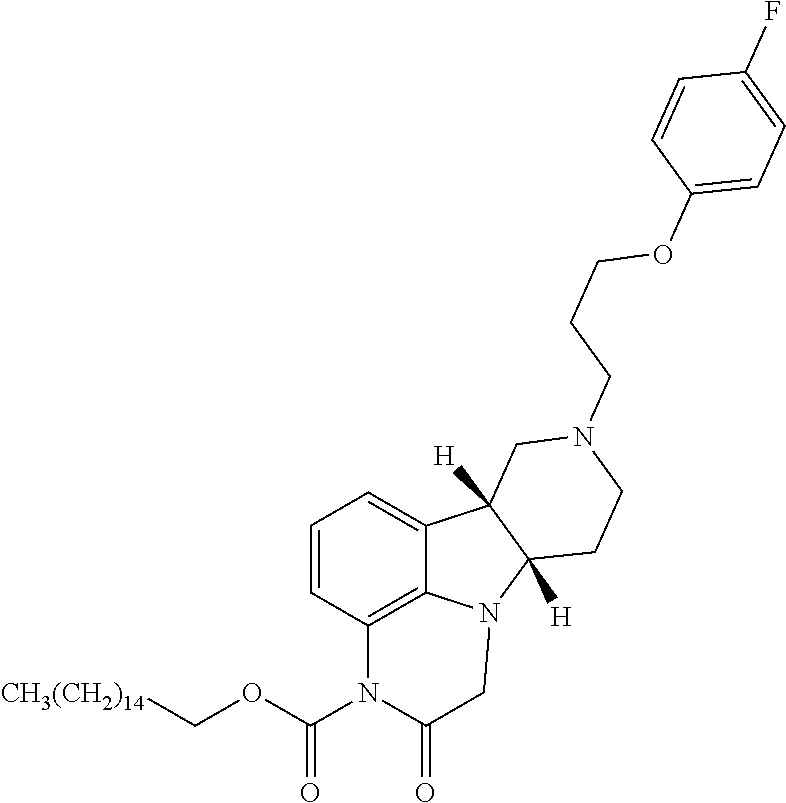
C1=CC2=C3C(=C1)C1([H])C([H])(N3CC(=O)N2C(OC[CH3(CH2)14])=O)CCN(CCCOC2=CC=C(F)C=C2)C1
